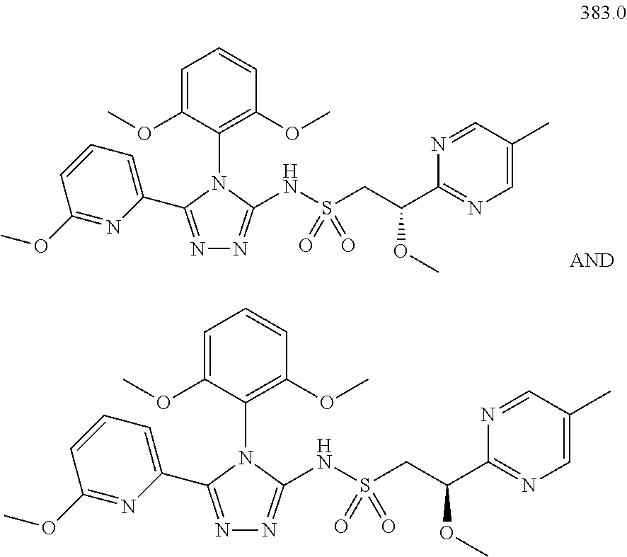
N1=C(C2=CC=CC(OC)=N2)N(C2=C(OC)C=CC=C2OC)C(NS(CC(C2=NC=C(C)C=N2)OC)(=O)=O)=N1.N1=C(C2=CC=CC(OC)=N2)N(C2=C(OC)C=CC=C2OC)C(NS(CC(C2=NC=C(C)C=N2)OC)(=O)=O)=N1
